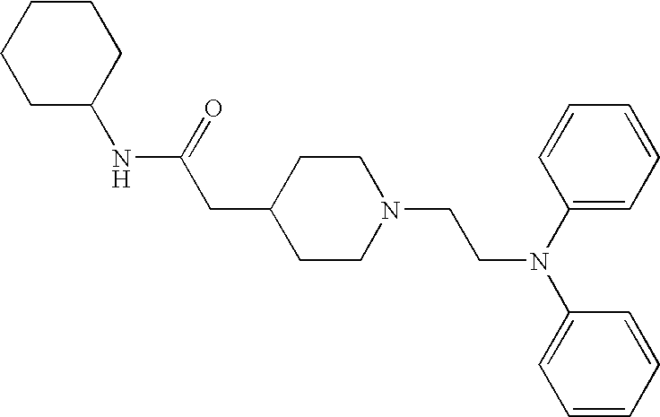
C1CCCCC1NC(CC1CCN(CCN(C2=CC=CC=C2)C2=CC=CC=C2)CC1)=O
